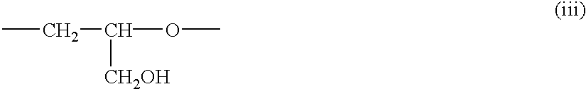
CCC(OC)[CH2OH]
